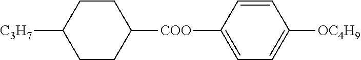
C1CC([C3H7])CCC1[COO]C1=CC=C([OC4H9])C=C1
